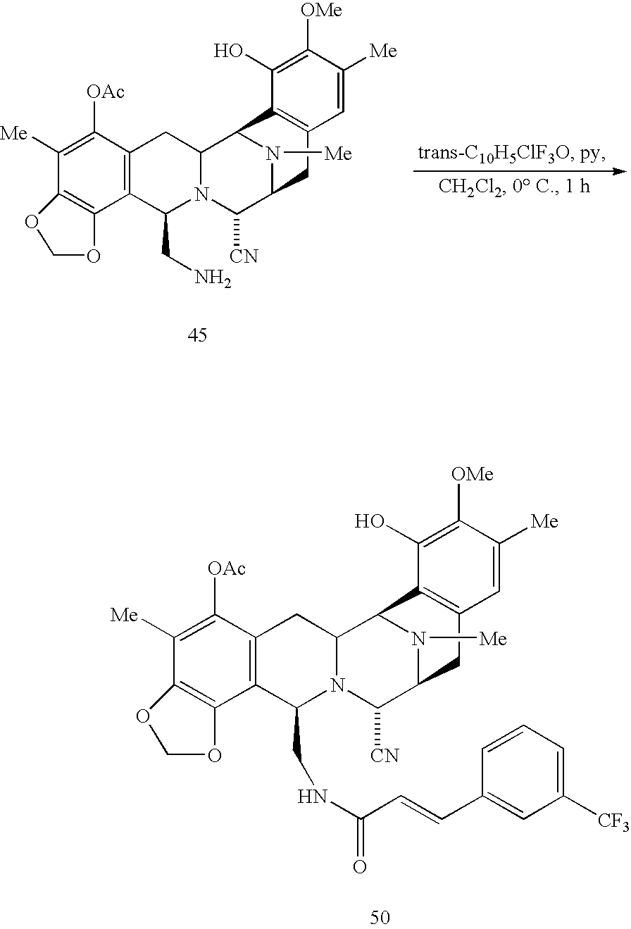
C1([Me])=C([OAc])C2=C(C(CNC(C=CC3=CC([CF3])=CC=C3)=O)N3C(C2)C2C4=C(C=C([Me])C([OMe])=C4O)CC(C3[CN])N2[Me])C2=C1OCO2.C1([Me])=C([OAc])C2=C(C(CN)N3C(C2)C2C4=C(C=C([Me])C([OMe])=C4O)CC(C3[CN])N2[Me])C2=C1OCO2
